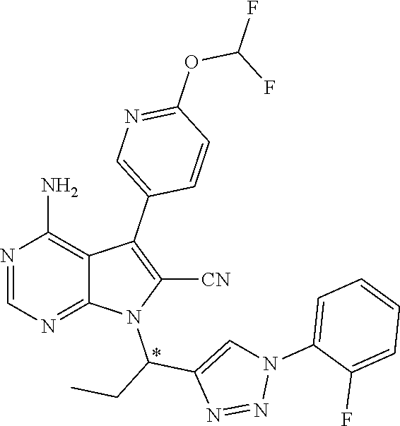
N1=CN=C2C(=C1N)C(C1=CN=C(OC(F)F)C=C1)=C([CN])N2C(CC)C1=CN(C2=CC=CC=C2F)N=N1
